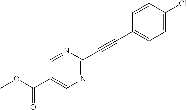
O(C(C1=CN=C(C#CC2=CC=C(Cl)C=C2)N=C1)=O)C
